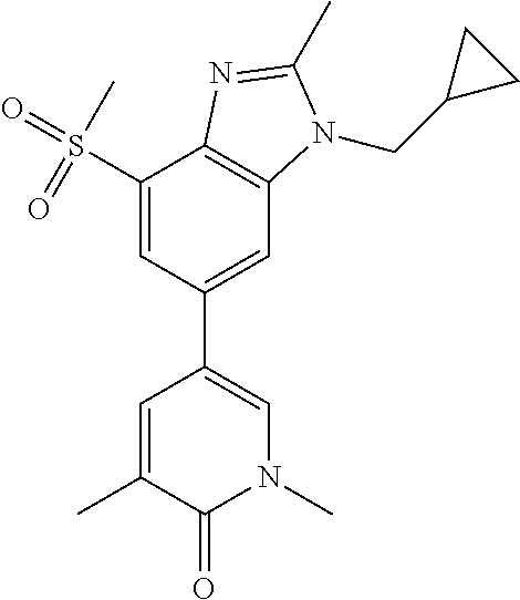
CC1=CC(C2=CC3=C(C(S(=O)(C)=O)=C2)N=C(C)N3CC2CC2)=CN(C)C1=O
